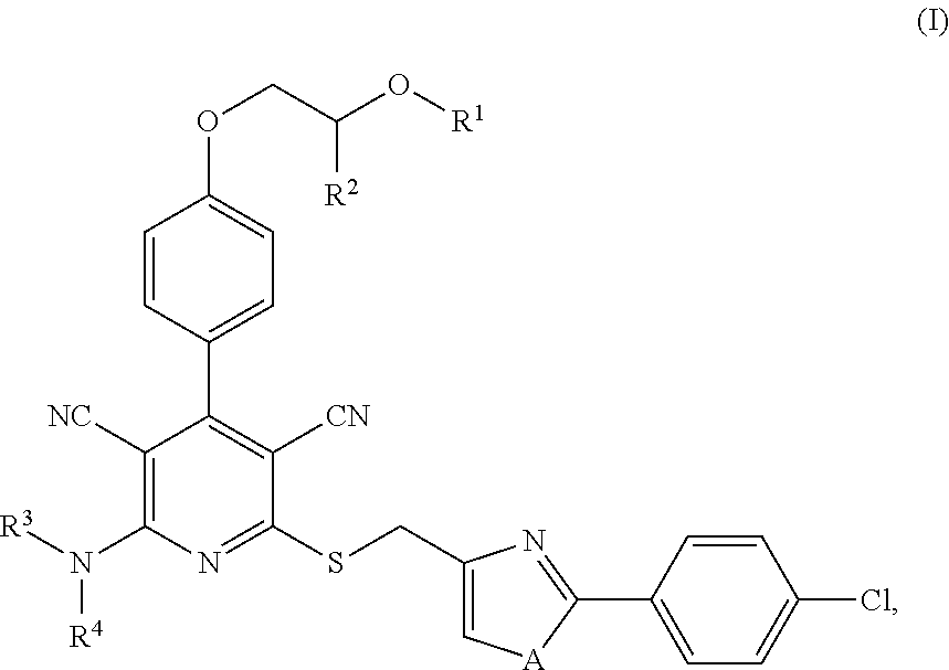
C1([NC])=C(N([R3])[R4])N=C(SCC2=C[A]C(C3=CC=C(Cl)C=C3)=N2)C([CN])=C1C1=CC=C(OCC(O[R1])[R2])C=C1
